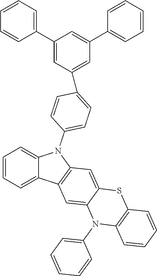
C1=CC=C2C(=C1)N(C1=CC=C(C3=CC(C4=CC=CC=C4)=CC(C4=CC=CC=C4)=C3)C=C1)C1=C2C=C2C(=C1)SC1=C(N2C2=CC=CC=C2)C=CC=C1
